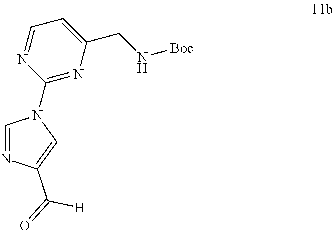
C1(C(=O)[H])=CN(C2=NC(CN[Boc])=CC=N2)C=N1
